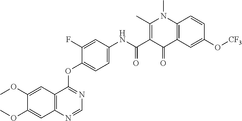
CN1C2=C(C(=O)C(C(NC3=CC=C(OC4=NC=NC5=C4C=C(OC)C(OC)=C5)C(F)=C3)=O)=C1C)C=C(O[CF3])C=C2
